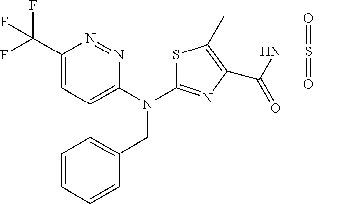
N(C1=NC(C(=O)NS(C)(=O)=O)=C(C)S1)(CC1=CC=CC=C1)C1=CC=C(C(F)(F)F)N=N1
